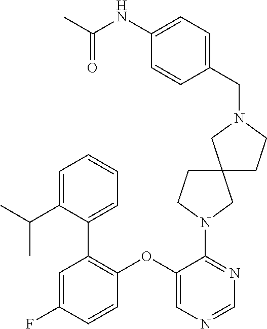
C1(OC2=C(C3=CC=CC=C3C(C)C)C=C(F)C=C2)=CN=CN=C1N1CCC2(CCN(CC3=CC=C(NC(=O)C)C=C3)C2)C1
